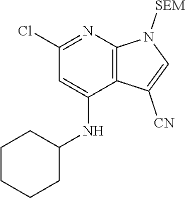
C1(Cl)=NC2=C(C(NC3CCCCC3)=C1)C([CN])=CN2[SEM]
